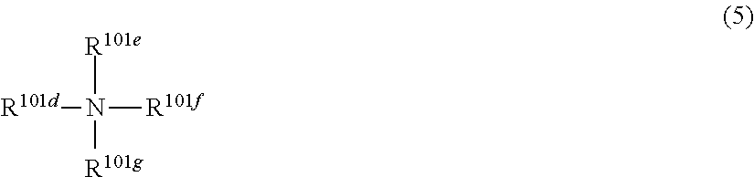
[R101d]N([R101e])([R101g])[R101f]
